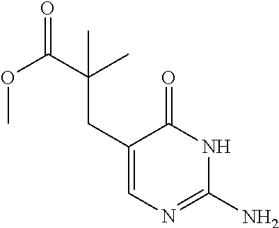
C1(CC(C(OC)=O)(C)C)=CN=C(N)NC1=O
